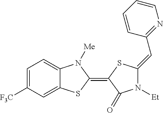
C1=C([F3C])C=C2C(=C1)N([Me])C(=C1C(=O)N([Et])C(=CC3=NC=CC=C3)S1)S2
